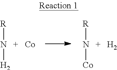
[R]N[H2].[Co].[R]N[Co].[H2]
